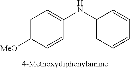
C1=C([MeO])C=CC(NC2=CC=CC=C2)=C1
